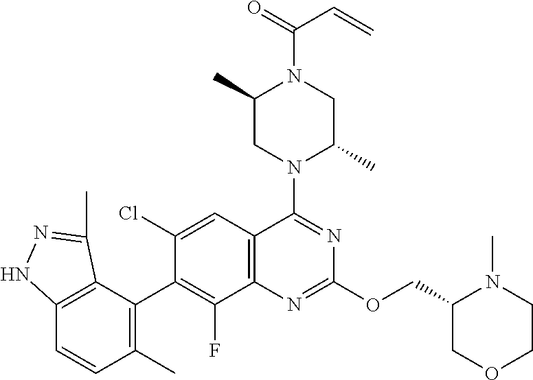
C12=C(C(C3=C(F)C4=C(C=C3Cl)C(N3C(C)CN(C(=O)C=C)C(C)C3)=NC(OCC3COCCN3C)=N4)=C(C)C=C1)C(C)=NN2
